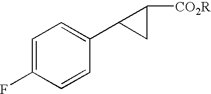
C1=C(F)C=CC(C2CC2[CO2R])=C1
